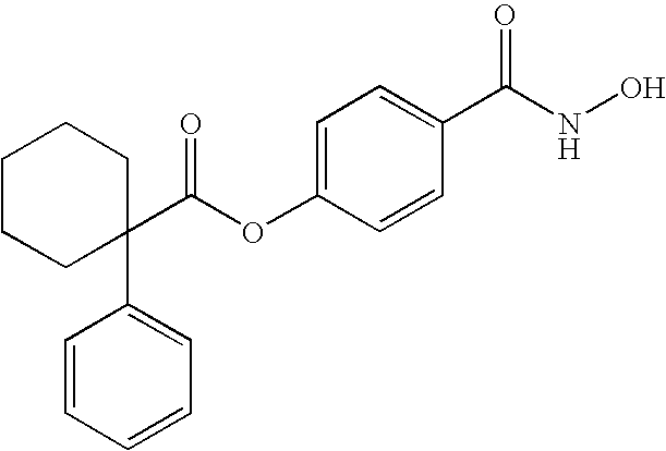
C1CCC(C(OC2=CC=C(C(NO)=O)C=C2)=O)(C2=CC=CC=C2)CC1
